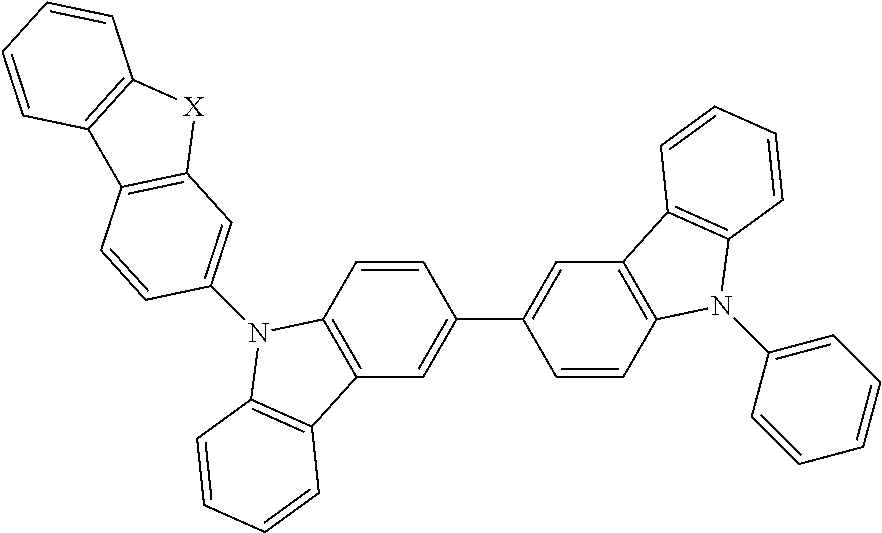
C1=CC(N2C3=C(C=C(C4=CC5=C(C=C4)N(C4=CC=CC=C4)C4=C5C=CC=C4)C=C3)C3=C2C=CC=C3)=CC2=C1C1=C([X]2)C=CC=C1
